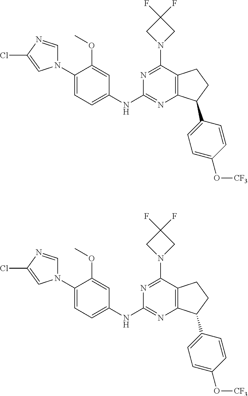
C1(N2C=NC(Cl)=C2)=CC=C(NC2=NC3=C(C(N4CC(F)(F)C4)=N2)CCC3C2=CC=C(O[CF3])C=C2)C=C1OC.C1(N2C=NC(Cl)=C2)=CC=C(NC2=NC3=C(C(N4CC(F)(F)C4)=N2)CCC3C2=CC=C(O[CF3])C=C2)C=C1OC
